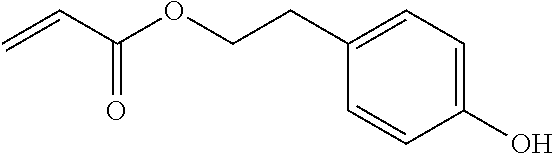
C1(CCOC(C=C)=O)=CC=C(O)C=C1
